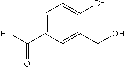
OC(C1=CC=C(Br)C(CO)=C1)=O
